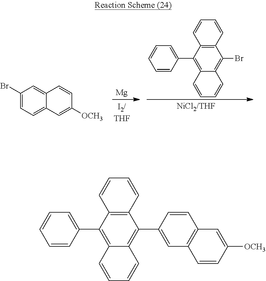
C12=C(C(Br)=C3C(=C1C1=CC=CC=C1)C=CC=C3)C=CC=C2.[Mg].C1(Br)=CC=C2C(=C1)C=CC([OCH3])=C2.C12=C(C(C3=CC4=C(C=C3)C=C([OCH3])C=C4)=C3C(=C1C1=CC=CC=C1)C=CC=C3)C=CC=C2
